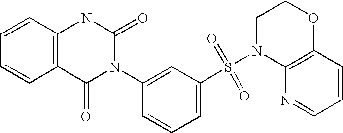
C1=CC2=C(C=C1)C(=O)N(C1=CC(S(=O)(=O)N3CCOC4=C3N=CC=C4)=CC=C1)C(=O)N2
